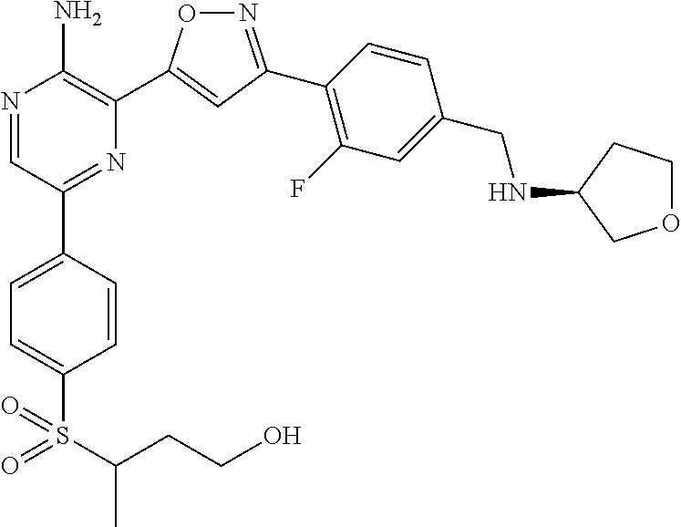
N1=C(C2=C(F)C=C(CNC3COCC3)C=C2)C=C(C2=C(N)N=CC(C3=CC=C(S(=O)(=O)C(CCO)C)C=C3)=N2)O1
